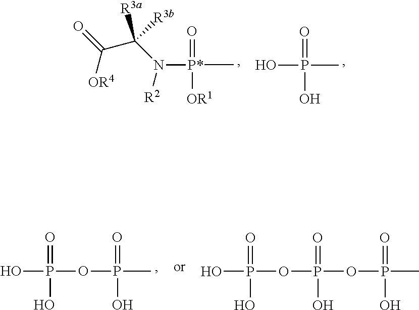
P(O)(C)(=O)O.[P*](C)(=O)(N([R2])C([R3a])(C(=O)[OR4])[R3b])[OR1].P(O)(OP(OP(=O)(O)C)(=O)O)(=O)O.P(O)(OP(C)(=O)O)(=O)O
